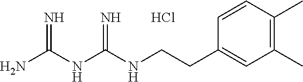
Cl.C(CC1=CC(C)=C(C)C=C1)NC(NC(N)=N)=N
